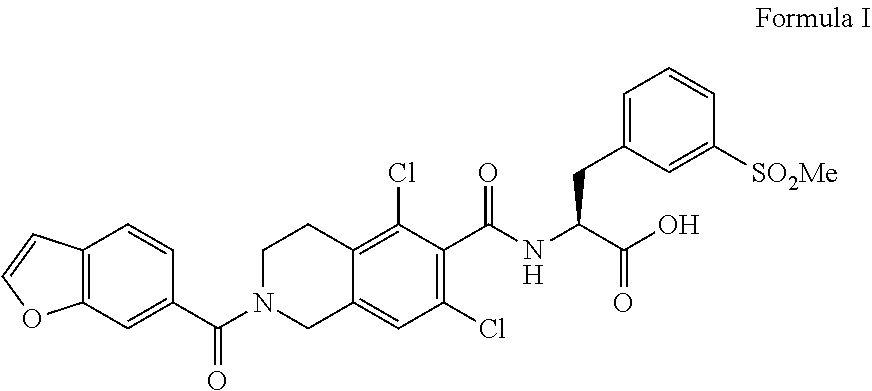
C1(Cl)=C(C(NC(C(O)=O)CC2=CC=CC([SO2Me])=C2)=O)C(Cl)=C2C(=C1)CN(C(C1=CC3=C(C=C1)C=CO3)=O)CC2
